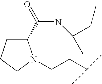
C1(C(NC(C)CC)=O)CCCN1CCC(C)C
